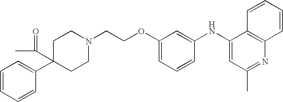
N1(CCOC2=CC=CC(NC3=CC(C)=NC4=C3C=CC=C4)=C2)CCC(C2=CC=CC=C2)(C(C)=O)CC1
